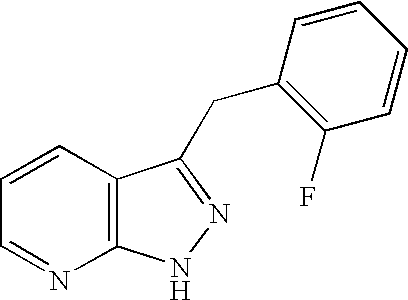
C1=CC2=C(N=C1)NN=C2CC1=C(F)C=CC=C1
